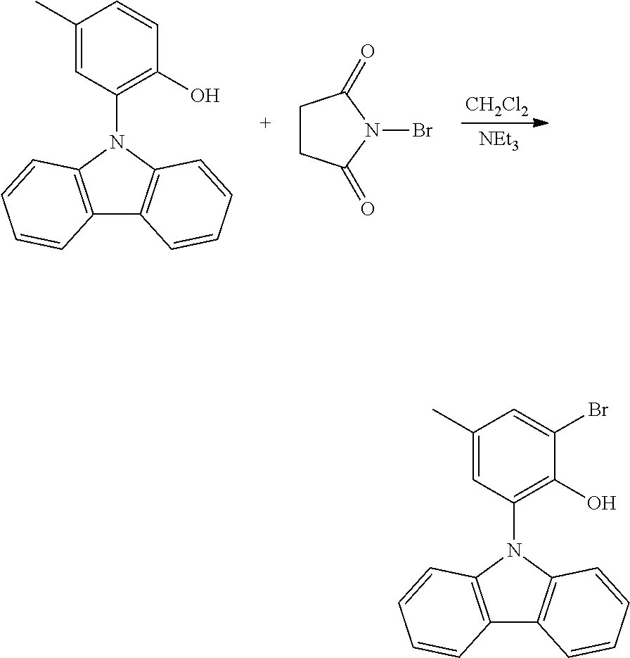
[CH2Cl2].[NEt3].C12=C(N(C3=C(O)C=CC(C)=C3)C3=C1C=CC=C3)C=CC=C2.C1CC(=O)N(Br)C1=O.C12=C(N(C3=C(O)C(Br)=CC(C)=C3)C3=C1C=CC=C3)C=CC=C2
